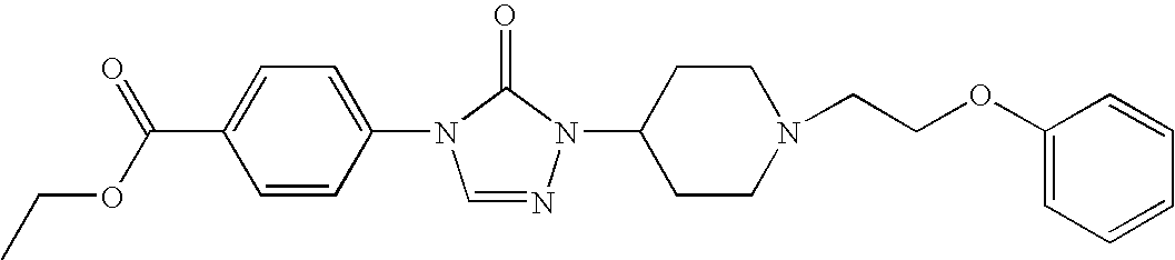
C1=CC(N2C=NN(C3CCN(CCOC4=CC=CC=C4)CC3)C2=O)=CC=C1C(OCC)=O
